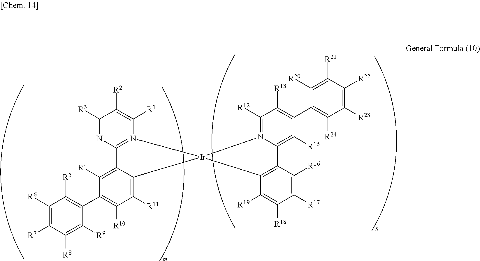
C1([R6])=C([R7])C([R8])=C([R9])C(C2=C([R10])C([R11])=C3C(=C2[R4])C2=N(C([R1])=C([R2])C([R3])=N2)[Ir]32C3=C(C([R16])=C([R17])C([R18])=C3[R19])C3=C([R15])C(C4=C([R24])C([R23])=C([R22])C([R21])=C4[R20])=C([R13])C([R12])=N32)=C1[R5]
